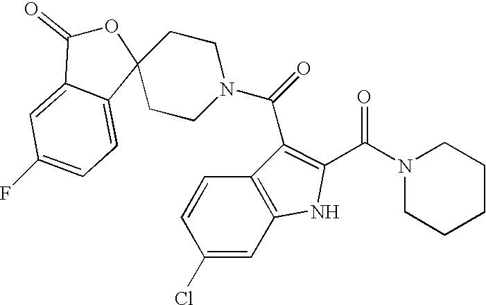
N1(C(C2=C(C(N3CCC4(CC3)OC(=O)C3=CC(F)=CC=C43)=O)C3=C(N2)C=C(Cl)C=C3)=O)CCCCC1
